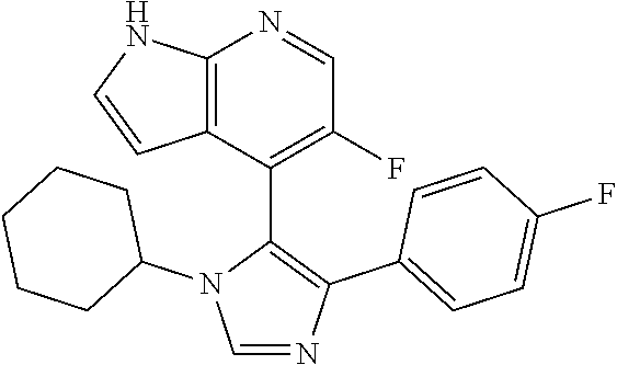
C1=NC(C2=CC=C(F)C=C2)=C(C2=C(F)C=NC3=C2C=CN3)N1C1CCCCC1
